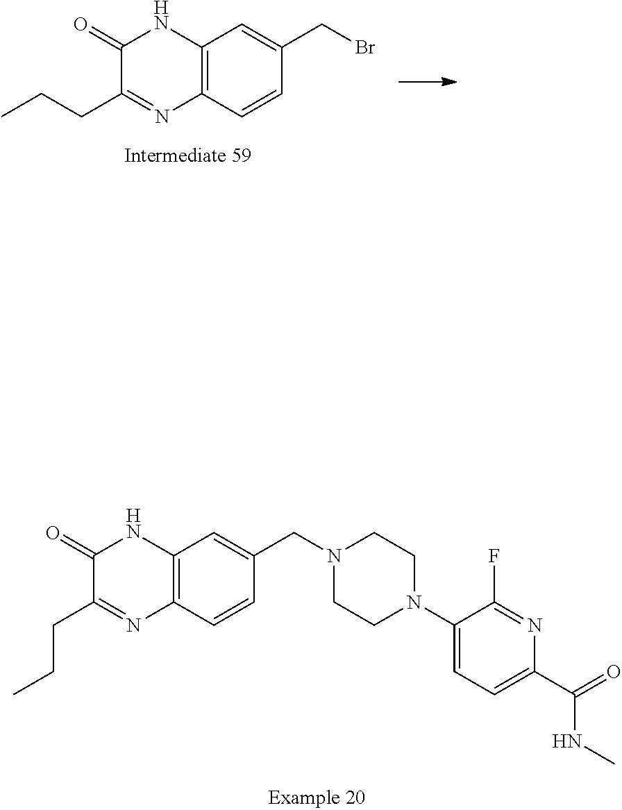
C12=C(C=CC(CBr)=C1)N=C(CCC)C(=O)N2.C12=C(C=CC(CN3CCN(C4=CC=C(C(=O)NC)N=C4F)CC3)=C1)N=C(CCC)C(=O)N2
